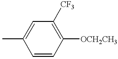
CC1=CC([CF3])=C([OCH2CH3])C=C1
